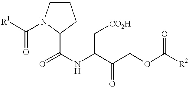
[R1]C(N1CCCC1C(=O)NC(C(COC([R2])=O)=O)C[CO2H])=O
